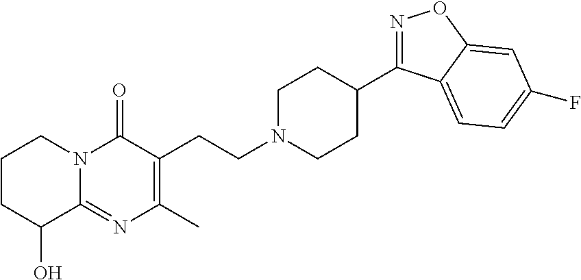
C1CC(O)C2=NC(C)=C(CCN3CCC(C4=NOC5=CC(F)=CC=C45)CC3)C(=O)N2C1
